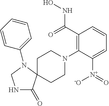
C1CN(C2=C(C(NO)=O)C=CC=C2[N+]([-O])=O)CCC12C(=O)NCN2C1=CC=CC=C1
